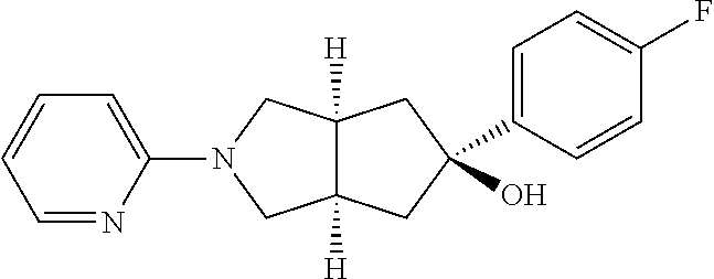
C1=NC(N2CC3([H])C([H])(C2)CC(O)(C2=CC=C(F)C=C2)C3)=CC=C1
